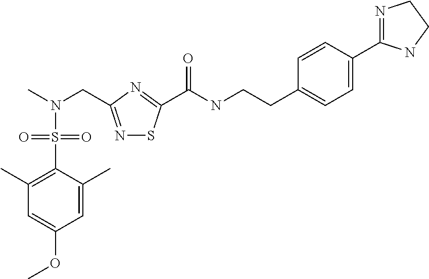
C1=C(C)C(S(=O)(=O)N(CC2=NSC(C(NCCC3=CC=C(C4=NCCN4)C=C3)=O)=N2)C)=C(C)C=C1OC
